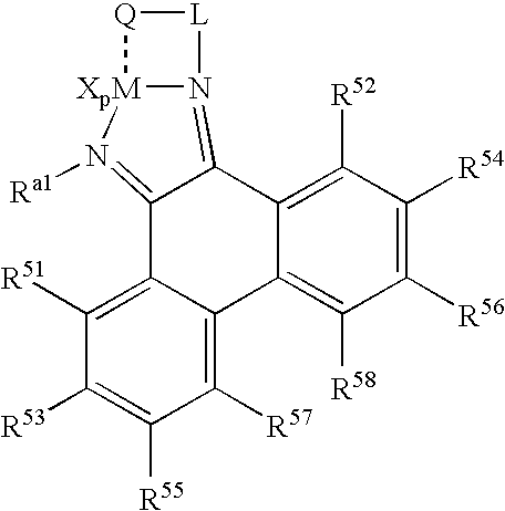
C12=N([Ra1])[XpM]3N(=C1C1=C([R52])C([R54])=C([R56])C([R58])=C1C1=C([R57])C([R55])=C([R53])C([R51])=C21)[L][Q]3
